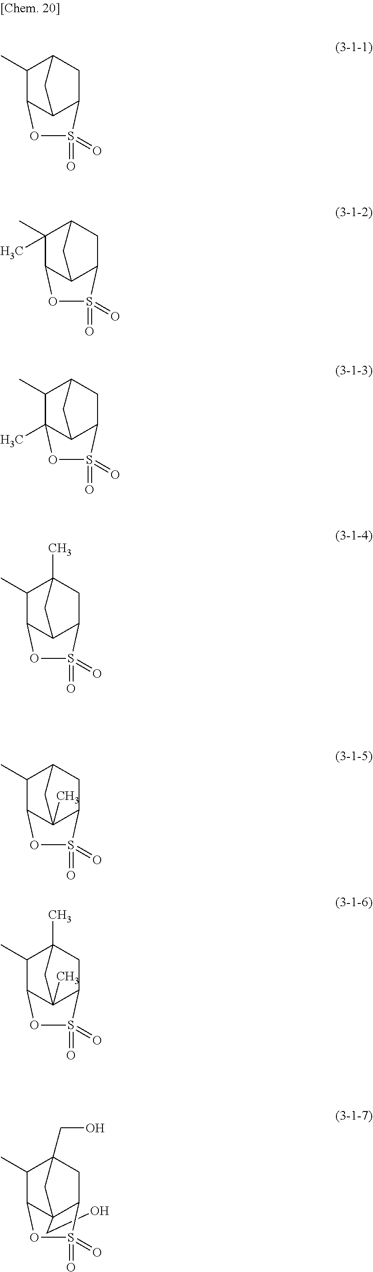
C12C3C(C(C)C(C1)C3)OS2(=O)=O.C12C3C(C(C)(C)C(C1)C3)OS2(=O)=O.C12C3C(C)(C(C)C(C1)C3)OS2(=O)=O.C12C3C(C(C)C(C)(C1)C3)OS2(=O)=O.C12C3(C)C(C(C)C(C)(C1)C3)OS2(=O)=O.C12C3(C)C(C(C)C(C1)C3)OS2(=O)=O.C12(CO)C3C(C)C(CO)(CC1S(=O)(=O)O3)C2
